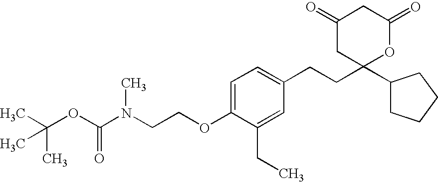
C1=C(OCCN(C(OC(C)(C)C)=O)C)C(CC)=CC(CCC2(C3CCCC3)CC(=O)CC(=O)O2)=C1
